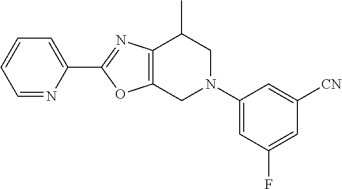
C1=NC(C2=NC3=C(O2)CN(C2=CC(F)=CC([CN])=C2)CC3C)=CC=C1
